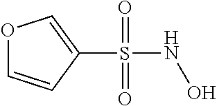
O1C=CC(S(NO)(=O)=O)=C1
